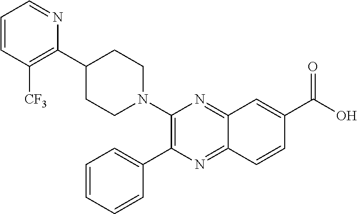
C1(N2CCC(C3=C([CF3])C=CC=N3)CC2)=C(C2=CC=CC=C2)N=C2C(=N1)C=C(C(=O)O)C=C2
